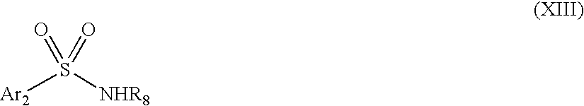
O=S(=O)([Ar2])[NHR8]
